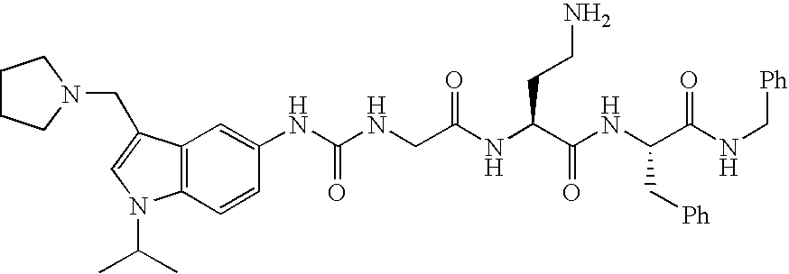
C12=C(C=CC(NC(NCC(NC(C(NC(C(NC[Ph])=O)C[Ph])=O)CCN)=O)=O)=C1)N(C(C)C)C=C2CN1CCCC1
